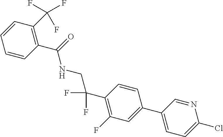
C1(C2=CC=C(Cl)N=C2)=CC(F)=C(C(F)(F)CNC(C2=C(C(F)(F)F)C=CC=C2)=O)C=C1
